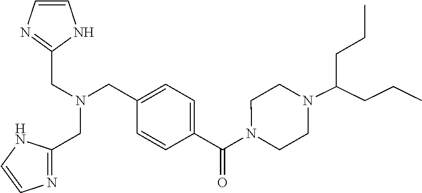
C1=C(C(N2CCN(C(CCC)CCC)CC2)=O)C=CC(CN(CC2=NC=CN2)CC2=NC=CN2)=C1
